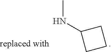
CNC1CCC1
